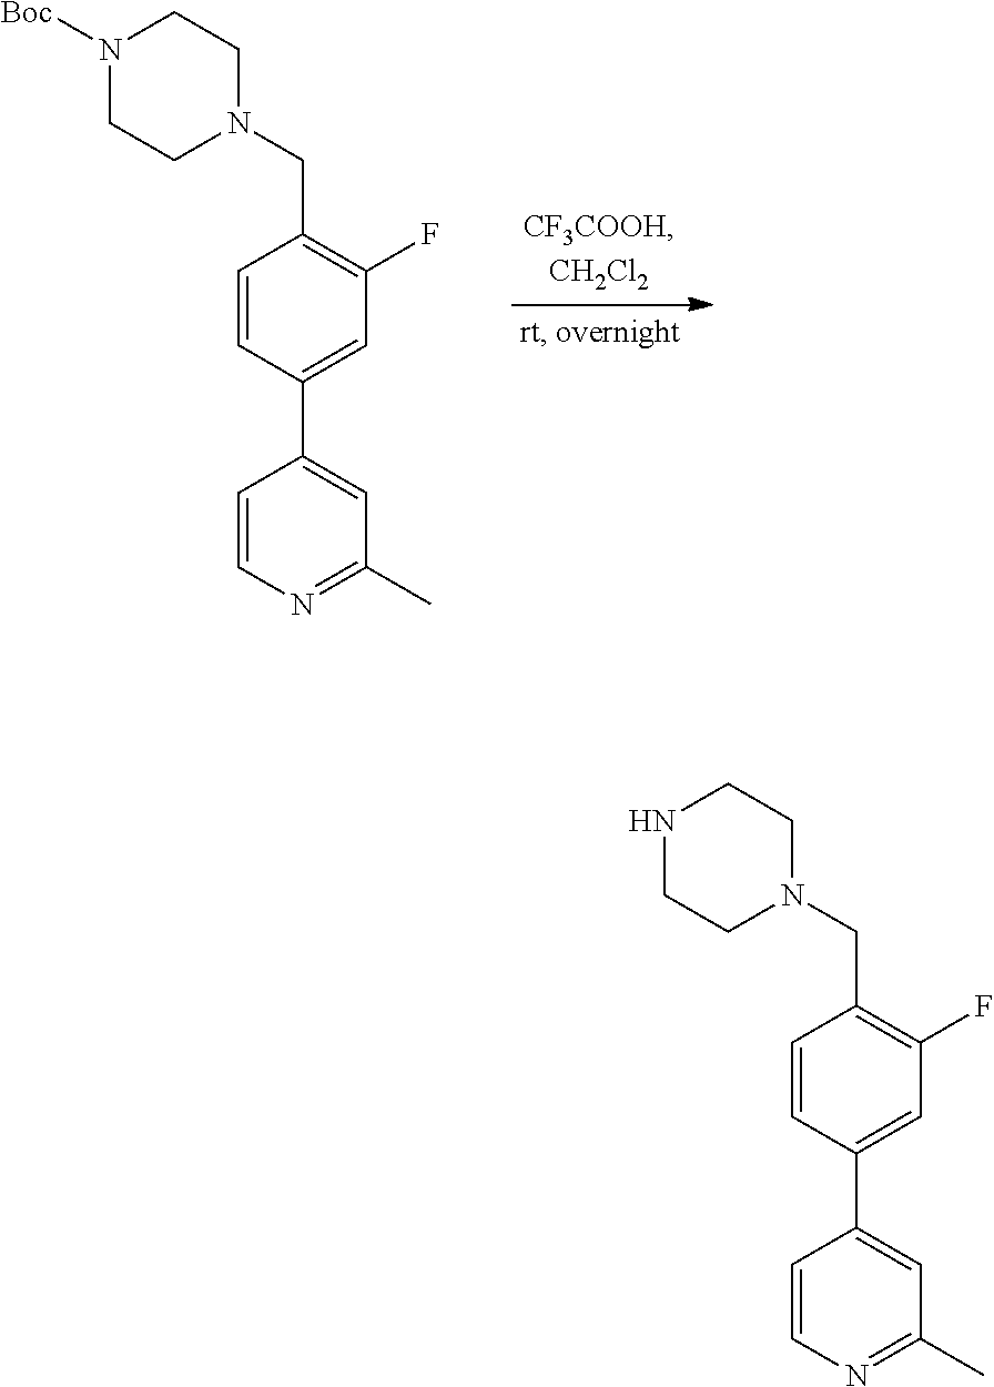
C1=CC(C2=CC(C)=NC=C2)=CC(F)=C1CN1CCN([Boc])CC1.C1=CC(C2=CC(C)=NC=C2)=CC(F)=C1CN1CCNCC1
